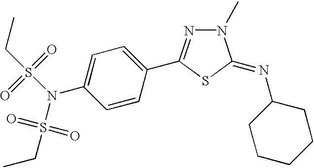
C1=CC(C2=NN(C)C(=NC3CCCCC3)S2)=CC=C1N(S(CC)(=O)=O)S(CC)(=O)=O
